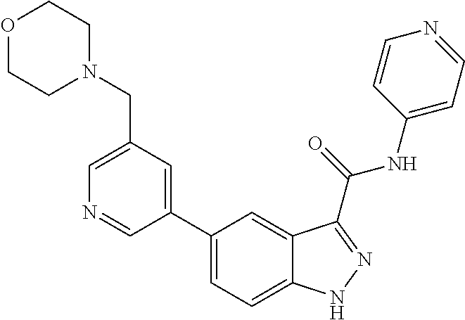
C1(CN2CCOCC2)=CN=CC(C2=CC=C3C(=C2)C(C(NC2=CC=NC=C2)=O)=NN3)=C1
